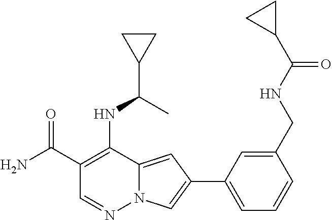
C1(C(N)=O)=C(NC(C2CC2)C)C2=CC(C3=CC=CC(CNC(C4CC4)=O)=C3)=CN2N=C1
